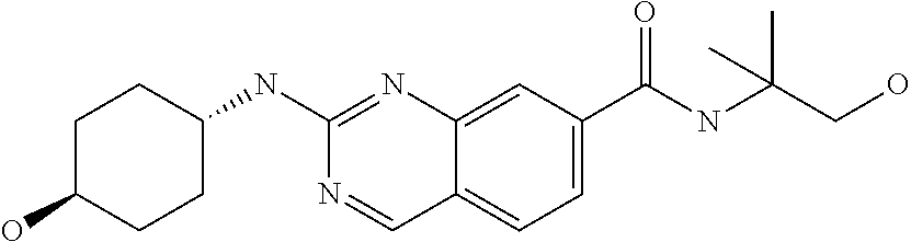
C1(O)CCC(NC2=NC3=CC(C(NC(CO)(C)C)=O)=CC=C3C=N2)CC1
